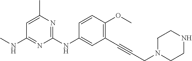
C1=CC(OC)=C(C#CCN2CCNCC2)C=C1NC1=NC(C)=CC(NC)=N1
